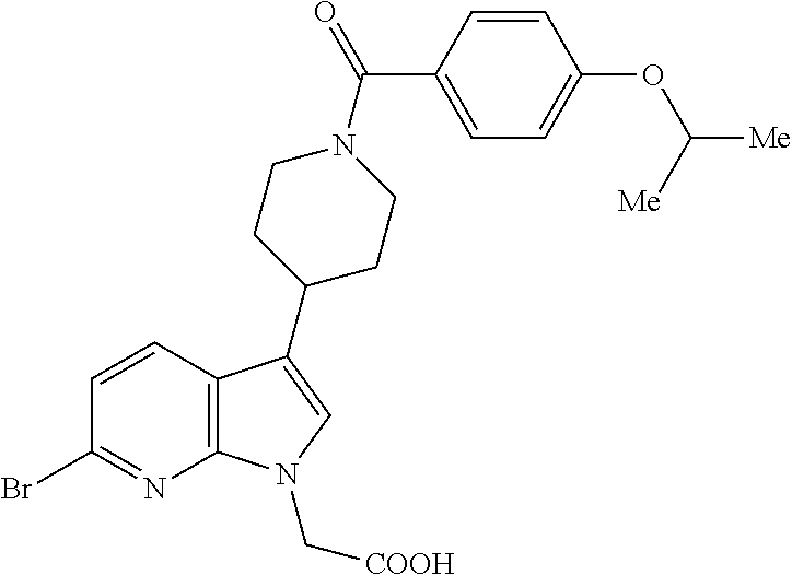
C12=C(C=CC(Br)=N1)C(C1CCN(C(C3=CC=C(OC([Me])[Me])C=C3)=O)CC1)=CN2C[COOH]
